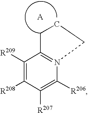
C1C2=N(CC1)C([R206])=C([R207])C([R208])=C2[R209]
